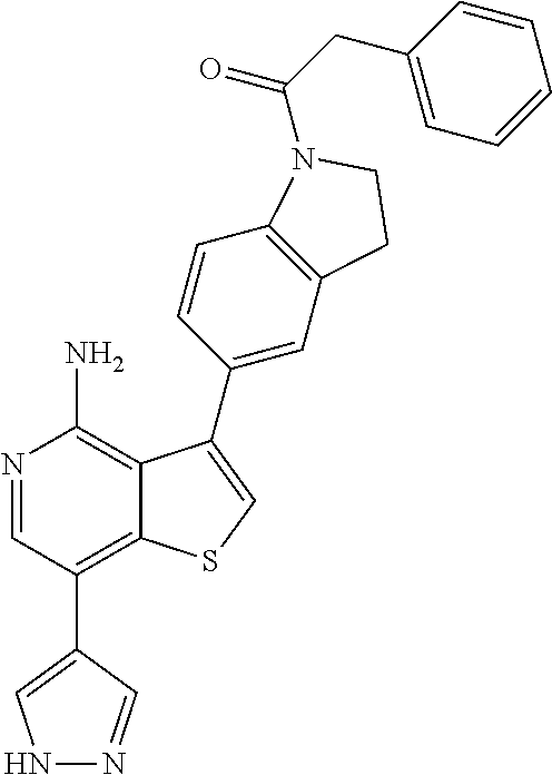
N1=CC(C2=CNN=C2)=C2C(=C1N)C(C1=CC3=C(C=C1)N(C(CC1=CC=CC=C1)=O)CC3)=CS2
